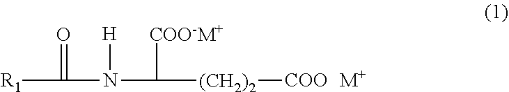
C(N(C([COO-M+])[(CH2)2][COO])[H])(=O)[R1].[M+]
